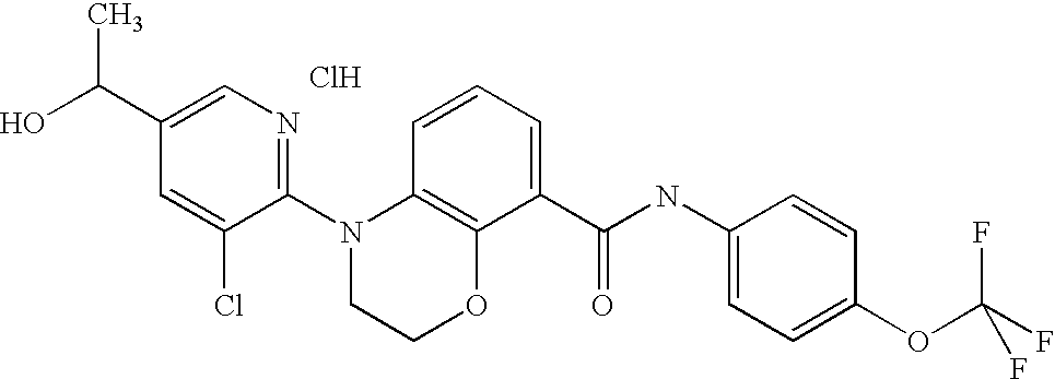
C1(N2CCOC3=C2C=CC=C3C(NC2=CC=C(OC(F)(F)F)C=C2)=O)=NC=C(C(O)C)C=C1Cl.Cl
